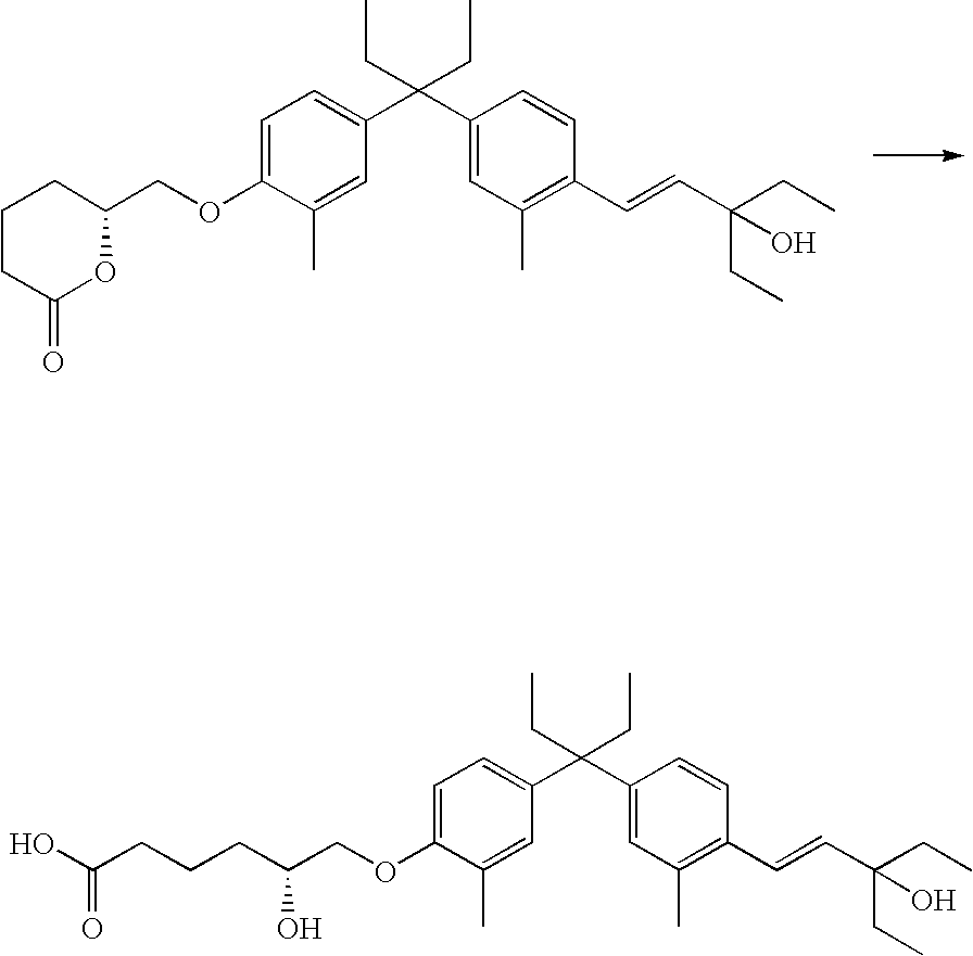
C1=C(OCC2CCCC(=O)O2)C(C)=CC(C(C2=CC(C)=C(C=CC(CC)(CC)O)C=C2)(CC)CC)=C1.C1=C(OCC(CCCC(O)=O)O)C(C)=CC(C(C2=CC(C)=C(C=CC(CC)(CC)O)C=C2)(CC)CC)=C1
